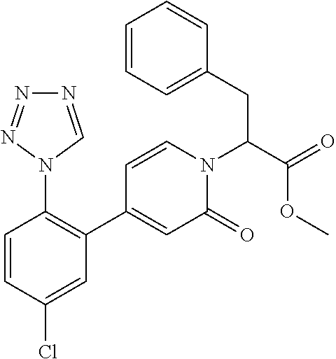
C1=CC(Cl)=CC(C2=CC(=O)N(C(C(=O)OC)CC3=CC=CC=C3)C=C2)=C1N1C=NN=N1
